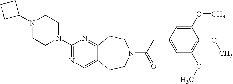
N1(C2CCC2)CCN(C2=NC=C3C(=N2)CCN(C(CC2=CC(OC)=C(OC)C(OC)=C2)=O)CC3)CC1
